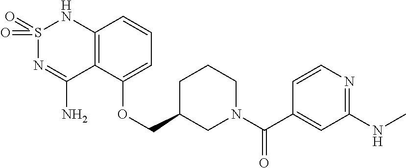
C12=C(C(OCC3CN(C(C4=CC(NC)=NC=C4)=O)CCC3)=CC=C1)C(N)=NS(=O)(=O)N2
